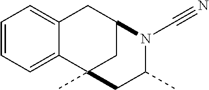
C1=CC=C2C(=C1)CC1CC2(C)CC(C)N1C#N
